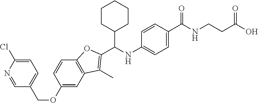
C1=C(Cl)N=CC(COC2=CC3=C(C=C2)OC(C(NC2=CC=C(C(NCCC(O)=O)=O)C=C2)C2CCCCC2)=C3C)=C1
